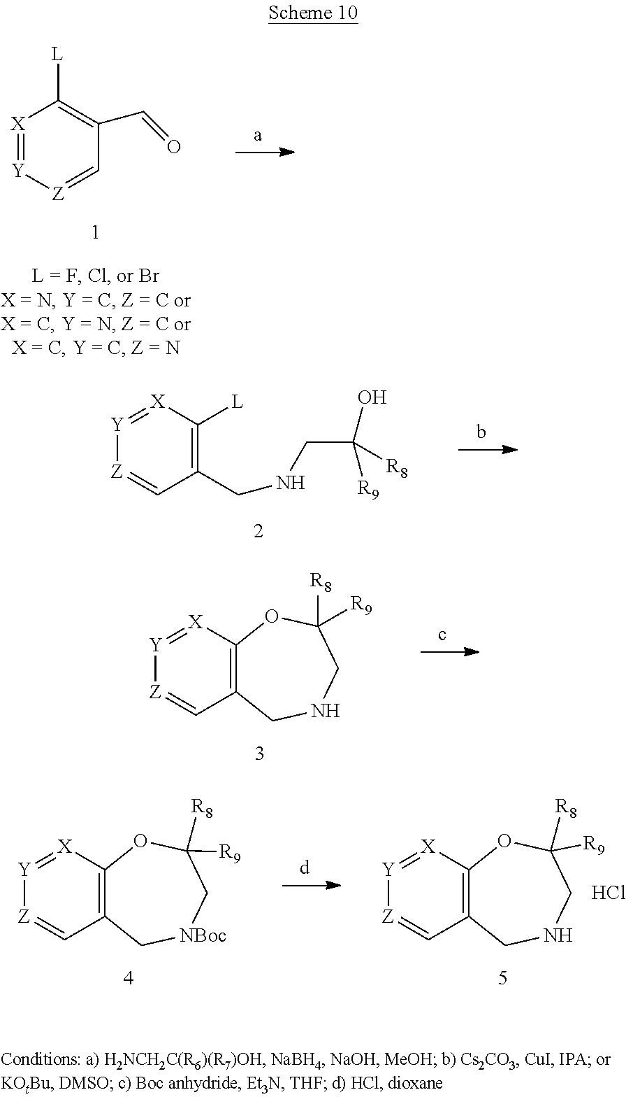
[X]1=[Y][Z]=CC(C=O)=C1[L].C1(CNCC(O)([R9])[R8])=C([L])[X]=[Y][Z]=C1.C12=C([X]=[Y][Z]=C1)OC([R8])([R9])CNC2.C12=C([X]=[Y][Z]=C1)OC([R9])([R8])C[NBoc]C2.C12=C([X]=[Y][Z]=C1)OC([R9])([R8])CNC2.Cl
